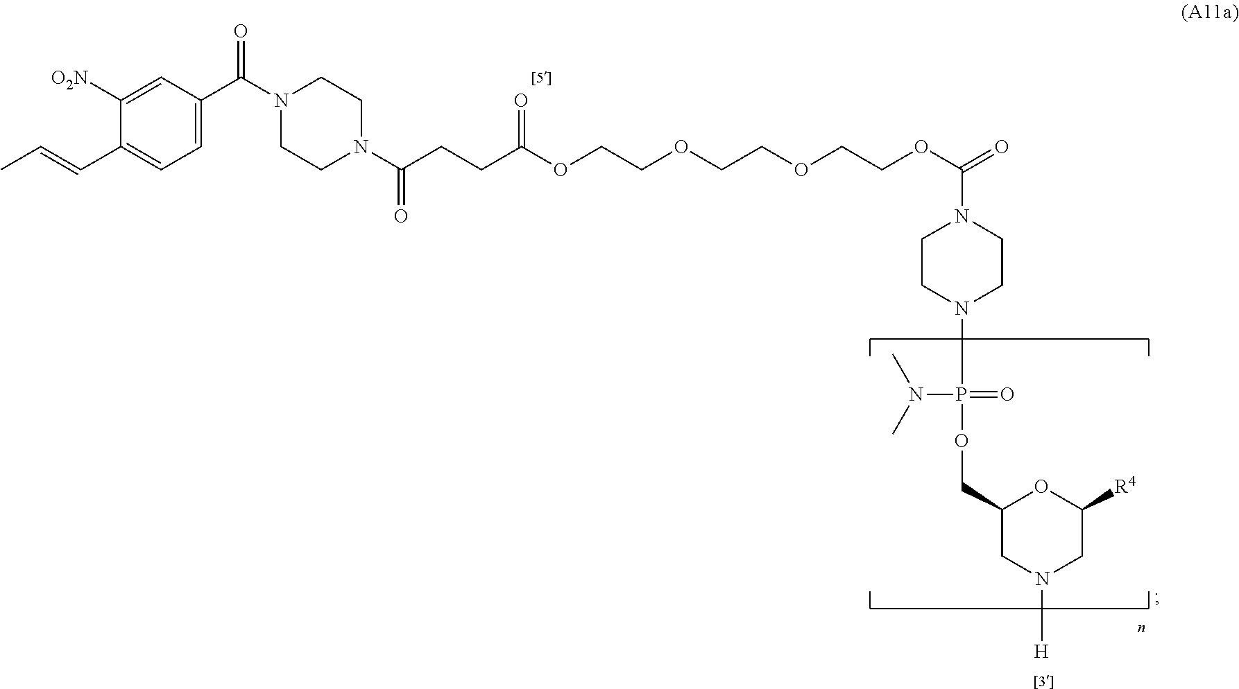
C1=C([O2N])C(C=CC)=CC=C1C(N1CCN(C(CCC(OCCOCCOCCOC(=O)N2CCN(P(OCC3CN([H])CC([R4])O3)(=O)N(C)C)CC2)=O)=O)CC1)=O
